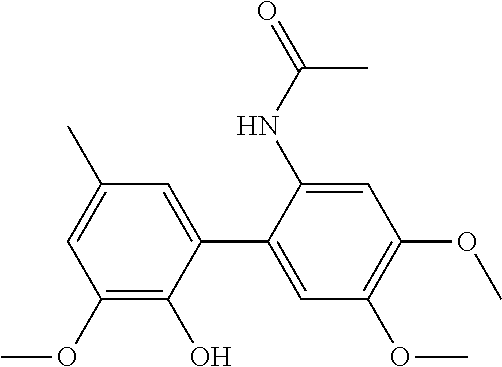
C1=C(C2=CC(C)=CC(OC)=C2O)C(NC(=O)C)=CC(OC)=C1OC
